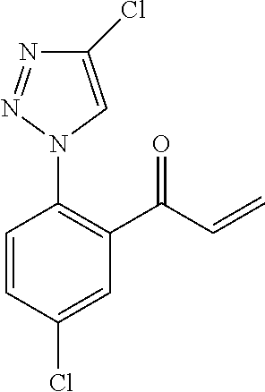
O=C(C1=C(N2C=C(Cl)N=N2)C=CC(Cl)=C1)C=C
